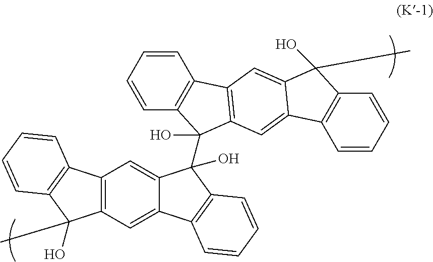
C12=C(C=C3C(=C1)C(O)(C1(O)C4=C(C=CC=C4)C4=C1C=C1C(=C4)C(O)(C)C4=C1C=CC=C4)C1=C3C=CC=C1)C(O)(C)C1=C2C=CC=C1
